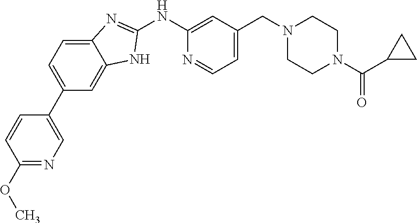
C12=CC=C(C3=CN=C(OC)C=C3)C=C1NC(NC1=CC(CN3CCN(C(C4CC4)=O)CC3)=CC=N1)=N2
